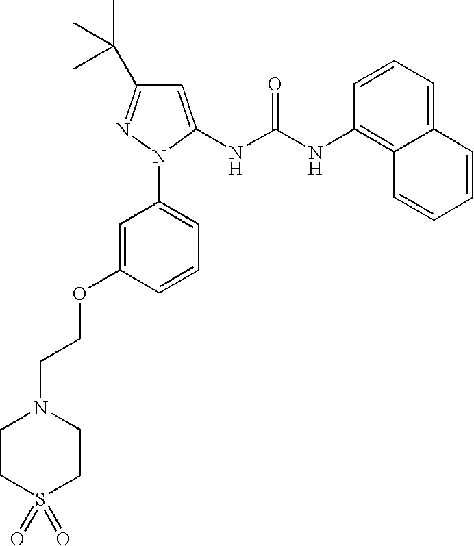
C1=C(NC(NC2=C3C(=CC=C2)C=CC=C3)=O)N(C2=CC=CC(OCCN3CCS(=O)(=O)CC3)=C2)N=C1C(C)(C)C
